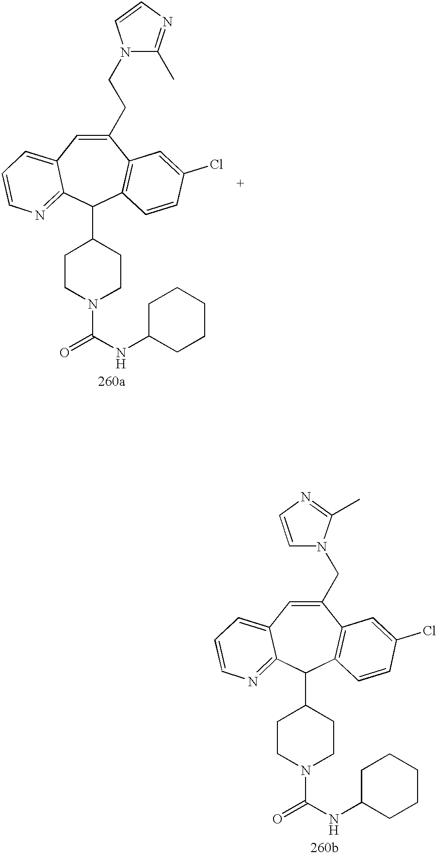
C1(CCN2C(C)=NC=C2)=CC2=CC=CN=C2C(C2CCN(C(NC3CCCCC3)=O)CC2)C2=C1C=C(Cl)C=C2.C1(CN2C(C)=NC=C2)=CC2=CC=CN=C2C(C2CCN(C(NC3CCCCC3)=O)CC2)C2=C1C=C(Cl)C=C2
